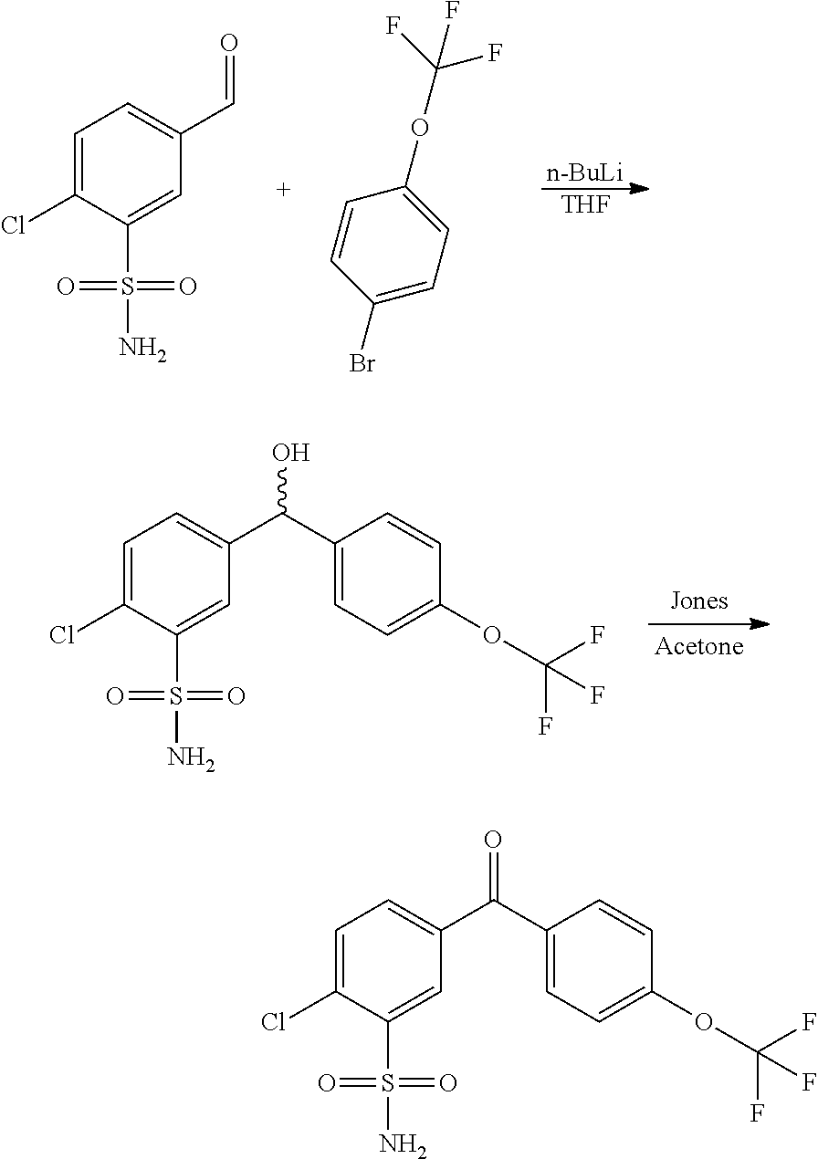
[n-BuLi].[THF].C1=CC(Br)=CC=C1OC(F)(F)F.C1=C(Cl)C(S(=O)(=O)N)=CC(C=O)=C1.C1=C(Cl)C(S(=O)(=O)N)=CC(C(C2=CC=C(OC(F)(F)F)C=C2)O)=C1.C1=C(Cl)C(S(=O)(=O)N)=CC(C(C2=CC=C(OC(F)(F)F)C=C2)=O)=C1
